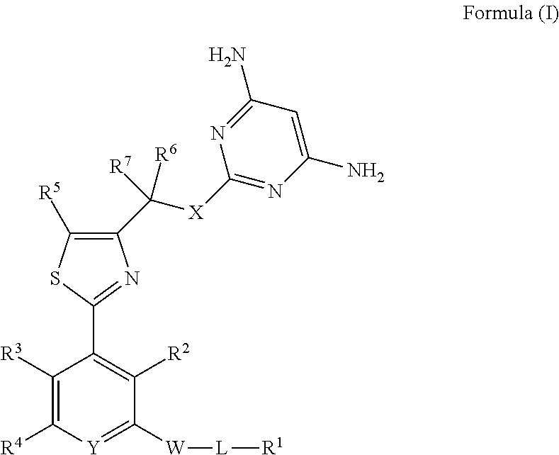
C1([R3])=C([R4])[Y]=C([W][L][R1])C([R2])=C1C1=NC(C([X]C2=NC(N)=CC(N)=N2)([R6])[R7])=C([R5])S1
